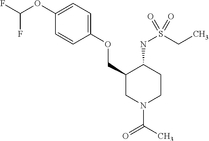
C(OC1=CC=C(OCC2CN(C(C)=O)CCC2NS(CC)(=O)=O)C=C1)(F)F
